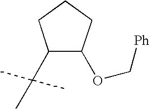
C1(C(C)(C)C)C(OC[Ph])CCC1
